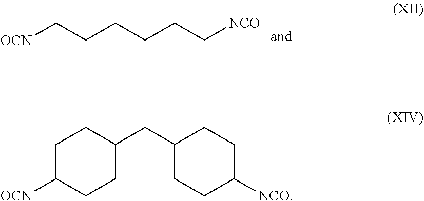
[OCN]CCCCCC[NCO].C1(CC2CCC([NCO])CC2)CCC([OCN])CC1
